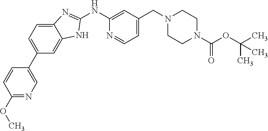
C12=CC=C(C3=CN=C(OC)C=C3)C=C1NC(NC1=CC(CN3CCN(C(OC(C)(C)C)=O)CC3)=CC=N1)=N2
